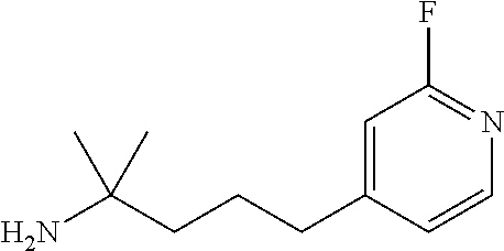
C(C(N)(C)C)CCC1=CC(F)=NC=C1
